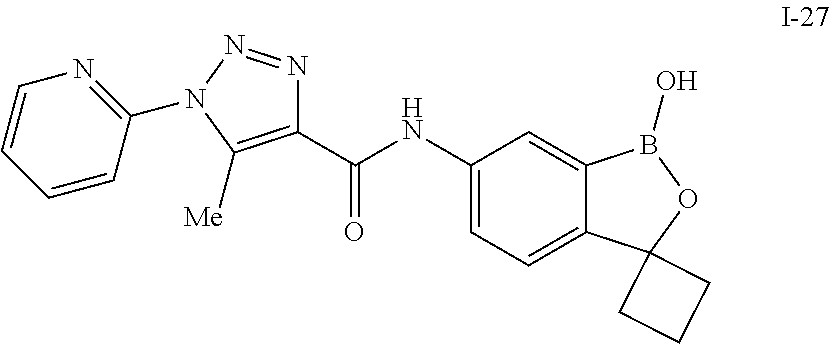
C1(C(NC2=CC=C3C(=C2)B(O)OC32CCC2)=O)=C([Me])N(C2=NC=CC=C2)N=N1
